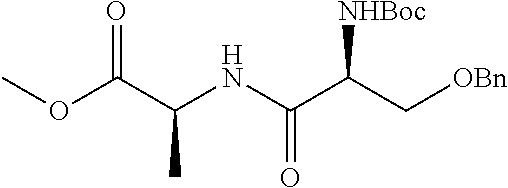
COC(C(NC(C(C[OBn])[NHBoc])=O)C)=O
